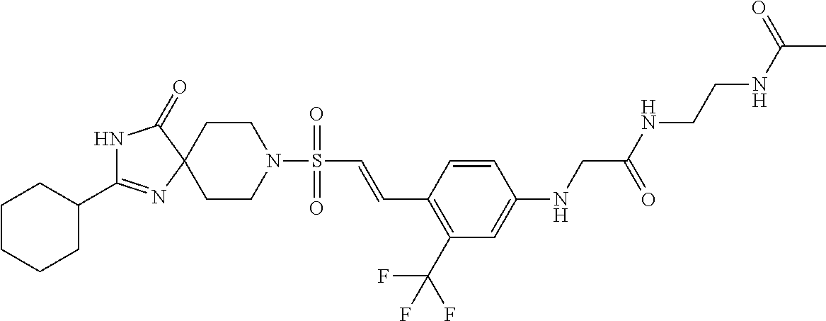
C1CN(S(C=CC2=C(C(F)(F)F)C=C(NCC(NCCNC(C)=O)=O)C=C2)(=O)=O)CCC12N=C(C1CCCCC1)NC2=O
